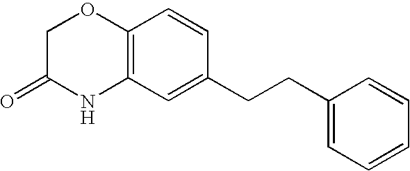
C12=C(C=C(CCC3=CC=CC=C3)C=C1)NC(=O)CO2
